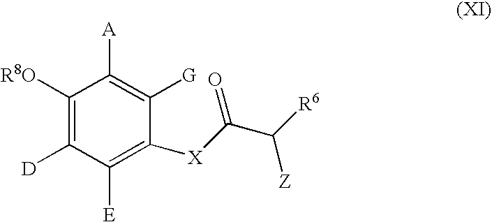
C1([R8O])=C([D])C([E])=C([X]C(C([R6])[Z])=O)C([G])=C1[A]
